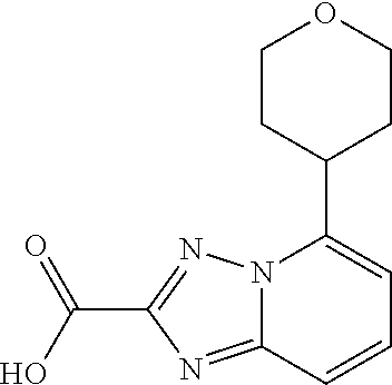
OC(C1=NN2C(=N1)C=CC=C2C1CCOCC1)=O
